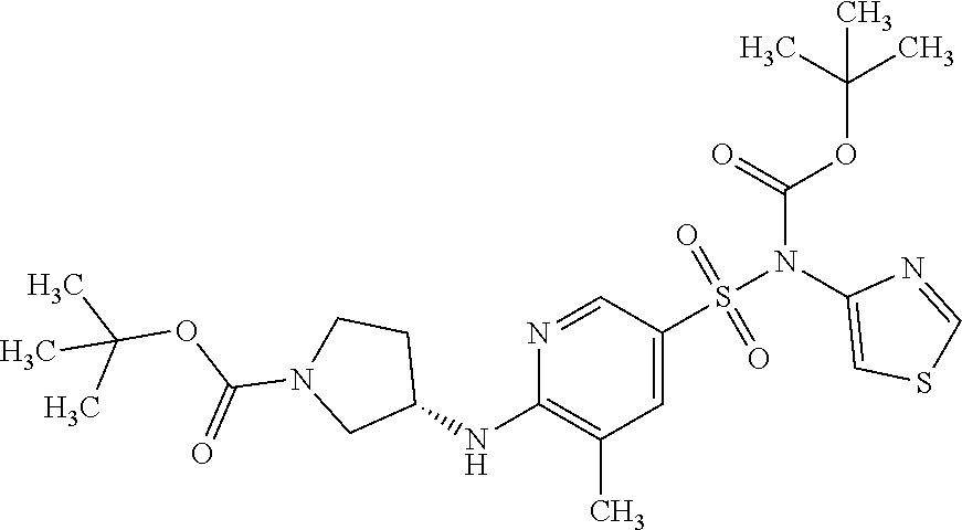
C1=C(S(=O)(=O)N(C2=CSC=N2)C(OC(C)(C)C)=O)C=NC(NC2CCN(C(OC(C)(C)C)=O)C2)=C1C
